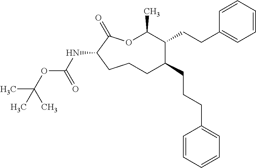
O1C(C)C(CCC2=CC=CC=C2)C(CCCC2=CC=CC=C2)CCCC(NC(OC(C)(C)C)=O)C1=O
